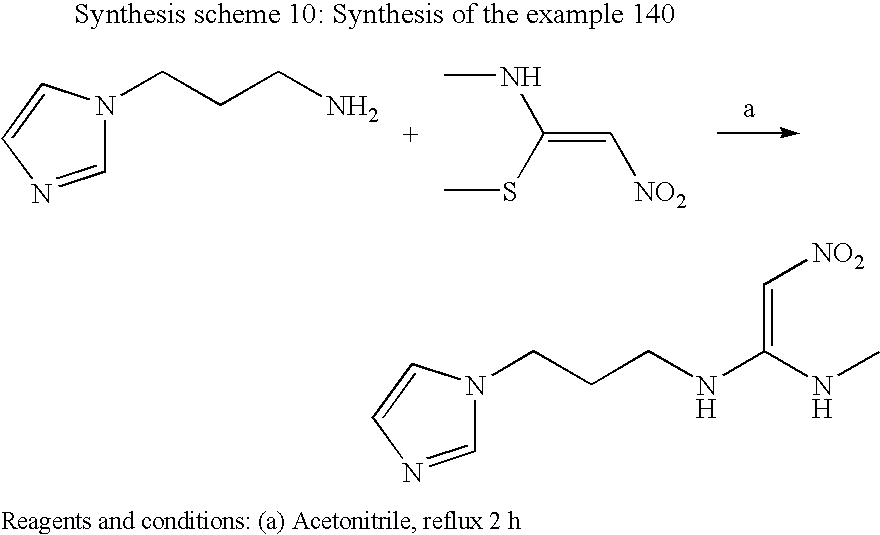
C1=NC=CN1CCCN.CNC(SC)=C[NO2].C1=NC=CN1CCCNC(NC)=C[NO2]
